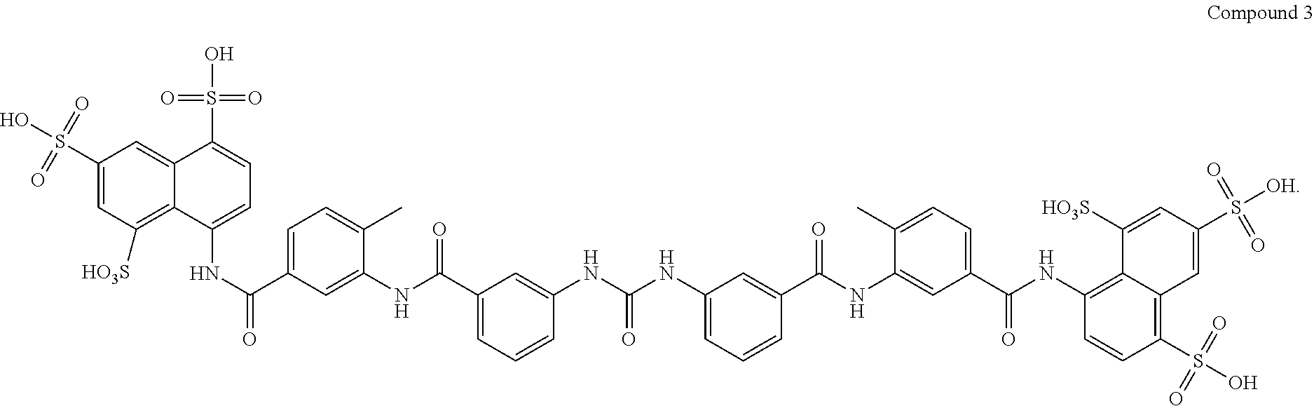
C1(S(O)(=O)=O)=CC([HO3S])=C2C(=C1)C(S(O)(=O)=O)=CC=C2NC(=O)C1=CC=C(C)C(NC(C2=CC=CC(NC(NC3=CC=CC(C(NC4=CC(C(NC5=C6C(=C(S(O)(=O)=O)C=C5)C=C(S([OH])(=O)=O)C=C6[HO3S])=O)=CC=C4C)=O)=C3)=O)=C2)=O)=C1
